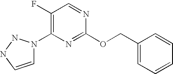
C1(F)=C(N2C=CNN2)N=C(OCC2=CC=CC=C2)N=C1
